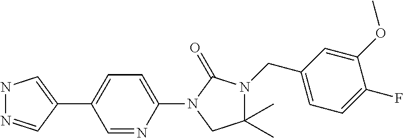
N1N=CC(C2=CC=C(N3C(=O)N(CC4=CC=C(F)C(OC)=C4)C(C)(C)C3)N=C2)=C1
